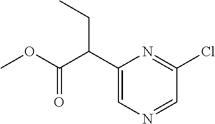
C1(C(C(OC)=O)CC)=CN=CC(Cl)=N1
